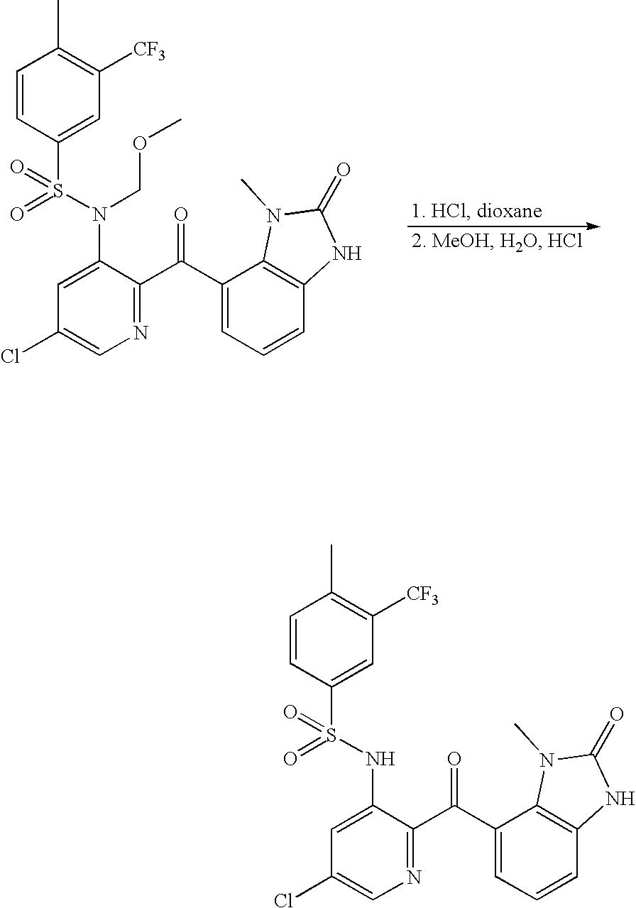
C1=CC(S(=O)(=O)N(C2=CC(Cl)=CN=C2C(C2=CC=CC3=C2N(C)C(=O)N3)=O)COC)=CC([CF3])=C1C.C1=CC(S(=O)(=O)NC2=CC(Cl)=CN=C2C(C2=CC=CC3=C2N(C)C(=O)N3)=O)=CC([CF3])=C1C
